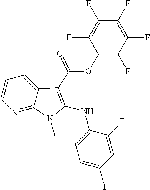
N1=C2C(=CC=C1)C(C(=O)OC1=C(F)C(F)=C(F)C(F)=C1F)=C(NC1=CC=C(I)C=C1F)N2C
